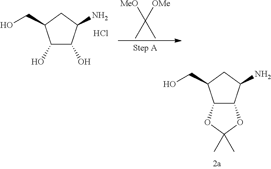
C1(O)C(O)C(N)CC1CO.Cl.[MeO]C([OMe])(C)C.C12C(C(N)CC1CO)OC(C)(C)O2
